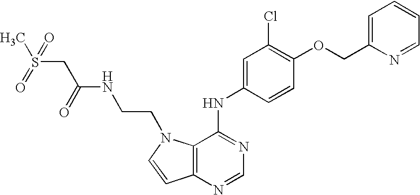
C12=C(N=CN=C1NC1=CC(Cl)=C(OCC3=CC=CC=N3)C=C1)C=CN2CCNC(CS(C)(=O)=O)=O
